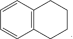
C12=C(CCCC1)C=CC=C2
